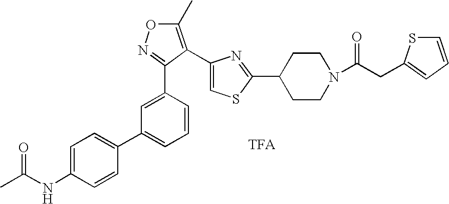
C1=C(C2=NOC(C)=C2C2=CSC(C3CCN(C(CC4=CC=CS4)=O)CC3)=N2)C=CC=C1C1=CC=C(NC(C)=O)C=C1
